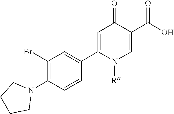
C1=C(C2=CC(Br)=C(N3CCCC3)C=C2)N([Ra])C=C(C(O)=O)C1=O
